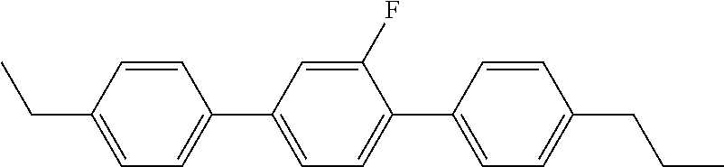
C(C1=CC=C(C2=CC=C(C3=CC=C(CCC)C=C3)C(F)=C2)C=C1)C
